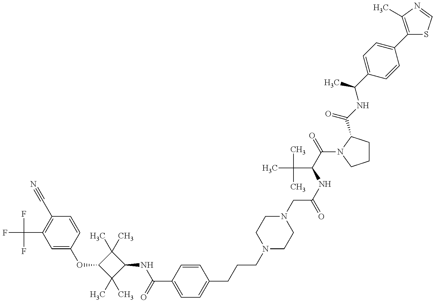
C1=C(OC2C(C)(C)C(NC(=O)C3=CC=C(CCCN4CCN(CC(=O)NC(C(C)(C)C)C(=O)N5C(C(=O)NC(C)C6=CC=C(C7=C(C)N=CS7)C=C6)CCC5)CC4)C=C3)C2(C)C)C=CC(C#N)=C1C(F)(F)F
